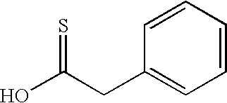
C1=CC=CC=C1CC(O)=S
